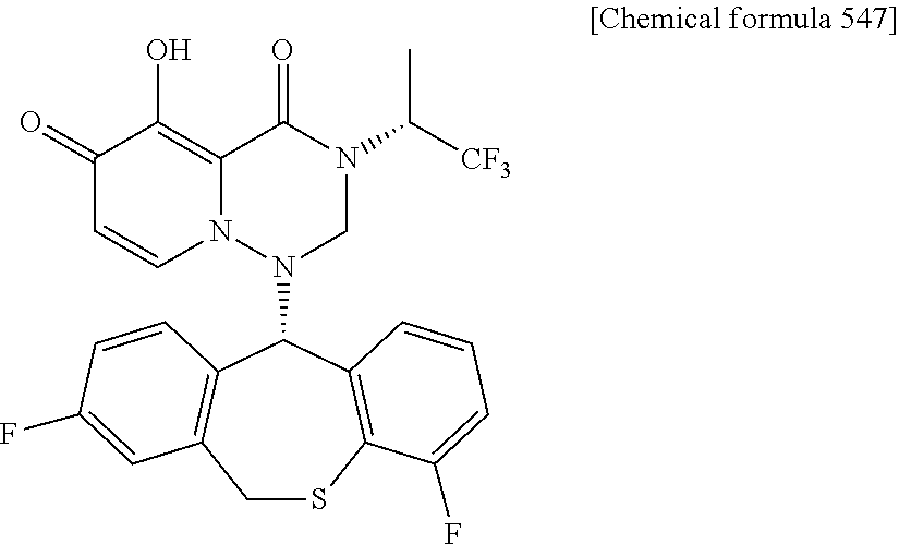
C1SC2=C(C(N3CN(C([CF3])C)C(=O)C4=C(O)C(=O)C=CN34)C3=C1C=C(F)C=C3)C=CC=C2F
